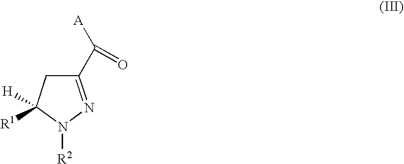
C1(C([A])=O)=NN([R2])C([R1])([H])C1
